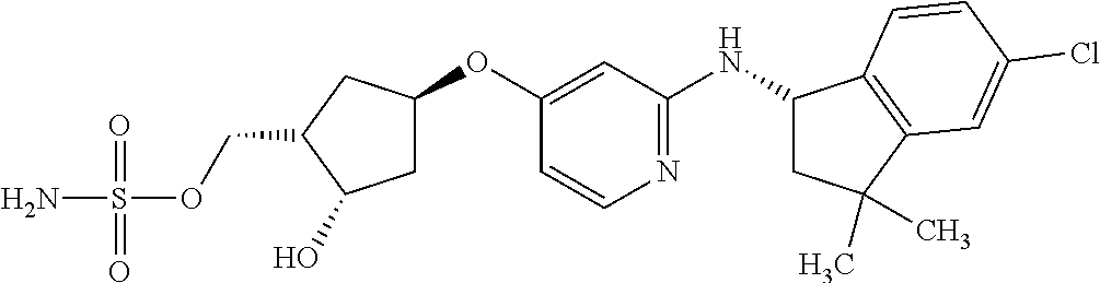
C1C(OC2=CC(NC3CC(C)(C)C4=C3C=CC(Cl)=C4)=NC=C2)CC(COS(N)(=O)=O)C1O
